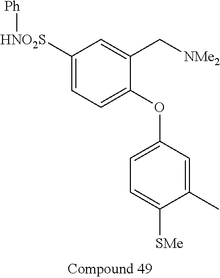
C1([HNO2S][Ph])=CC=C(OC2=CC=C([SMe])C(C)=C2)C(C[NMe2])=C1
